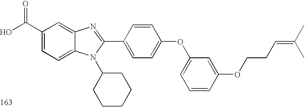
OC(C1=CC=C2C(=C1)N=C(C1=CC=C(OC3=CC=CC(OCCC=C(C)C)=C3)C=C1)N2C1CCCCC1)=O
